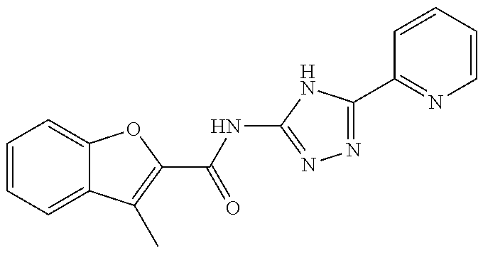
C12=CC=CC=C1C(C)=C(C(=O)NC1=NN=C(C3=NC=CC=C3)N1)O2
